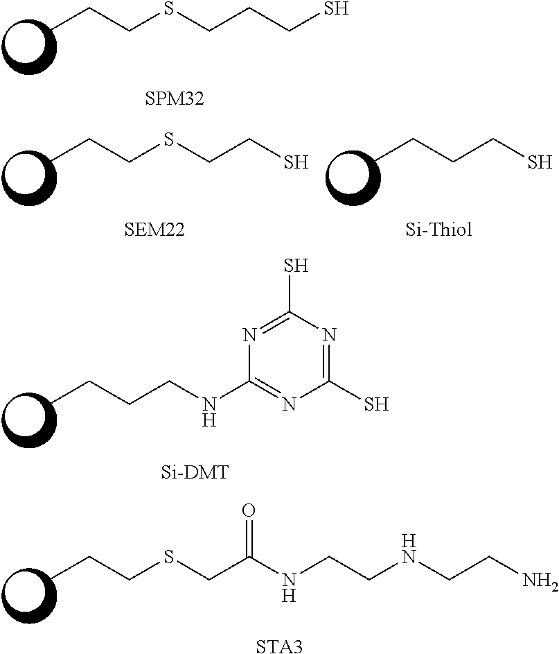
CCCSCCCS.[SPM32].CCCCNC1=NC(S)=NC(S)=N1.[Si-DMT].CCCSCC(NCCNCCN)=O.[STA3].CCCSCCS.[SEM22].CCCCS.[Si-Thiol]
